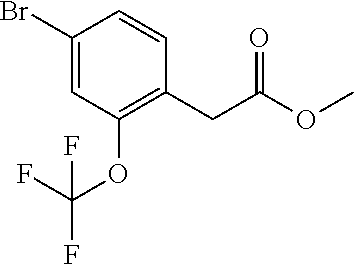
C1(Br)=CC(OC(F)(F)F)=C(CC(OC)=O)C=C1
